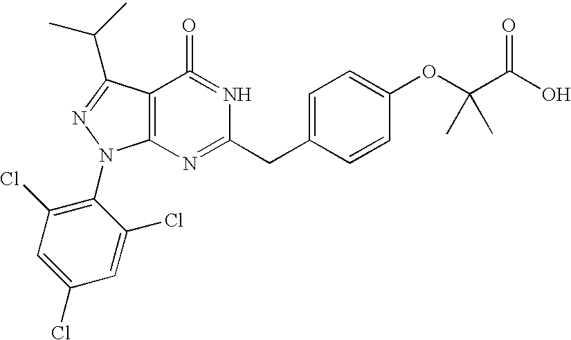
C12=C(N=C(CC3=CC=C(OC(C)(C(=O)O)C)C=C3)N=C1=O)N(C1=C(Cl)C=C(Cl)C=C1Cl)N=C2C(C)C
